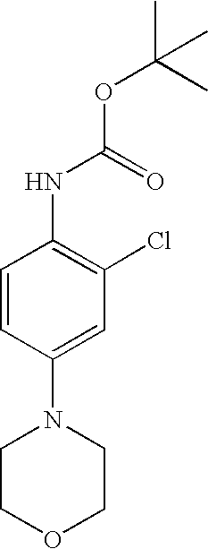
C1=CC(N2CCOCC2)=CC(Cl)=C1NC(=O)OC(C)(C)C
